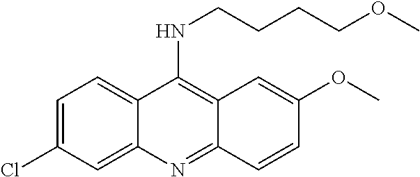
N(C1=C2C=C(OC)C=CC2=NC2=CC(Cl)=CC=C12)CCCCOC
